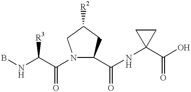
BNC(C(=O)N1C(C(NC2(C(O)=O)CC2)=O)CC([R2])C1)[R3]
